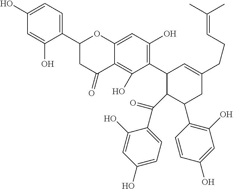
C(C)(C)=CCCC1=CC(C2=C(O)C=C3C(=C2O)C(=O)CC(C2=CC=C(O)C=C2O)O3)C(C(C2=CC=C(O)C=C2O)=O)C(C2=C(O)C=C(O)C=C2)C1
